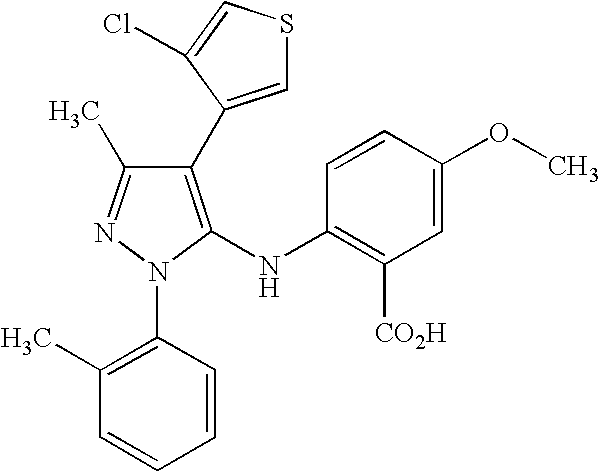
C1(C2=CSC=C2Cl)=C(NC2=C([CO2H])C=C(OC)C=C2)N(C2=C(C)C=CC=C2)N=C1C
